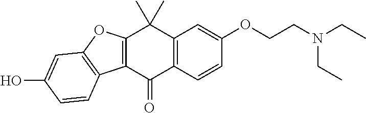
C12=C(C(=O)C3=C(C1(C)C)C=C(OCCN(CC)CC)C=C3)C1=C(O2)C=C(O)C=C1
